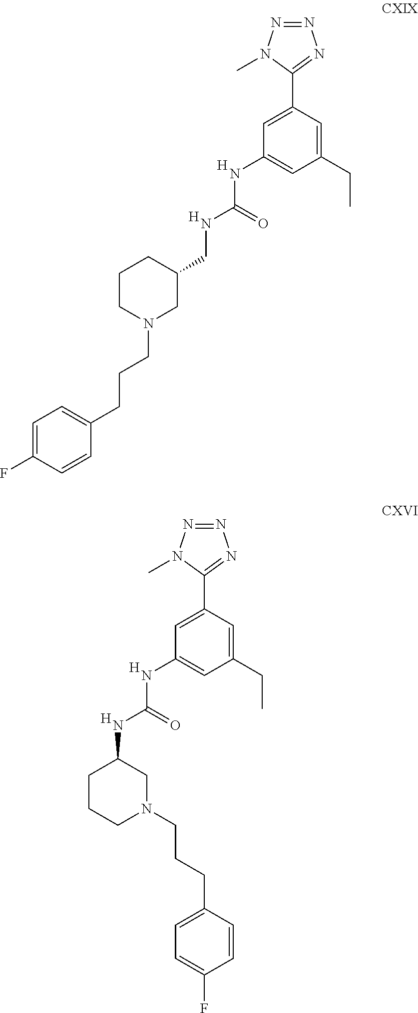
[H].[H].C(CCN1CC(CNC(=O)NC2=CC(CC)=CC(C3=NN=NN3C)=C2)CCC1)C1=CC=C(F)C=C1.[H].[H].C1(NC(=O)NC2=CC(CC)=CC(C3=NN=NN3C)=C2)CCCN(CCCC2=CC=C(F)C=C2)C1
